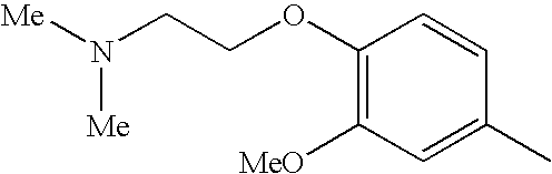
N([Me])([Me])CCOC1=C([MeO])C=C(C)C=C1
